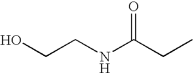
OCCNC(CC)=O
